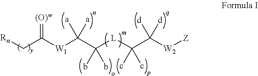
[Rn]CC([W1]C(C([L]C(C([W2][Z])([d])[d])(c)c)(b)b)([a])[a])=[(O)w]
